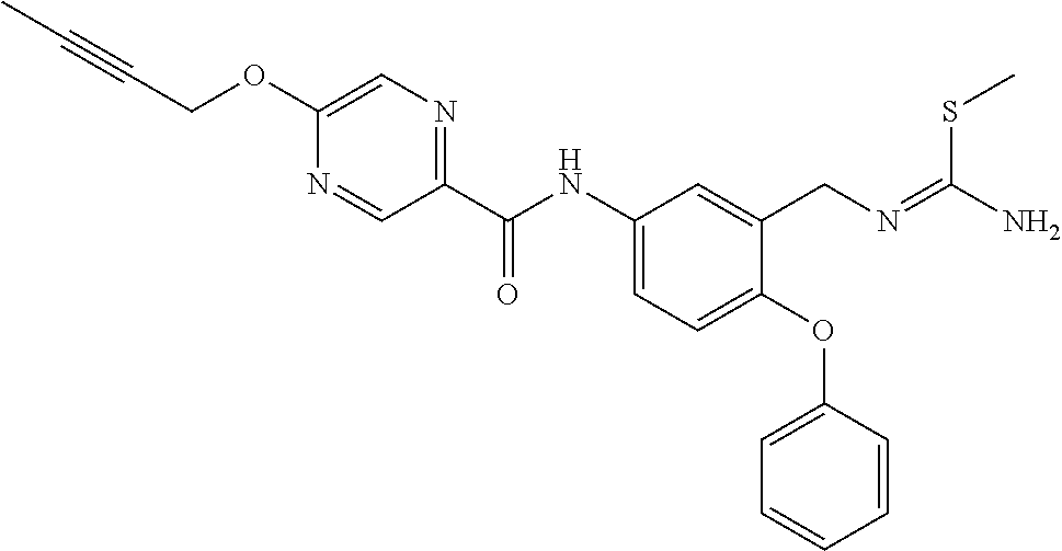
C1(C(NC2=CC=C(OC3=CC=CC=C3)C(CN=C(N)SC)=C2)=O)=NC=C(OCC#CC)N=C1
